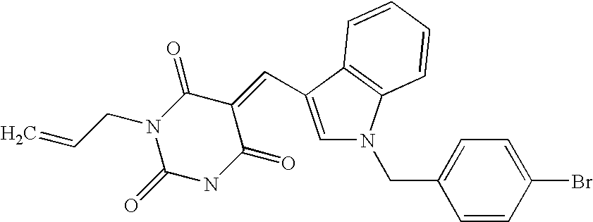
C1=C(C=C2C(=O)N(CC=C)C(=O)NC2=O)C2=C(N1CC1=CC=C(Br)C=C1)C=CC=C2
